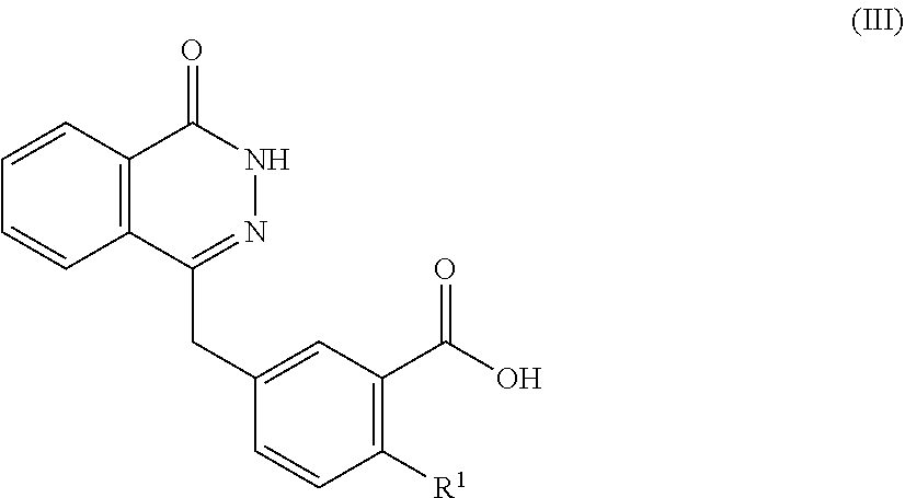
C1=CC2=C(C=C1)C(CC1=CC(C(O)=O)=C([R1])C=C1)=NNC2=O
